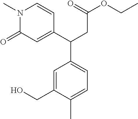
N1(C)C(=O)C=C(C(CC(OCC)=O)C2=CC=C(C)C(CO)=C2)C=C1
